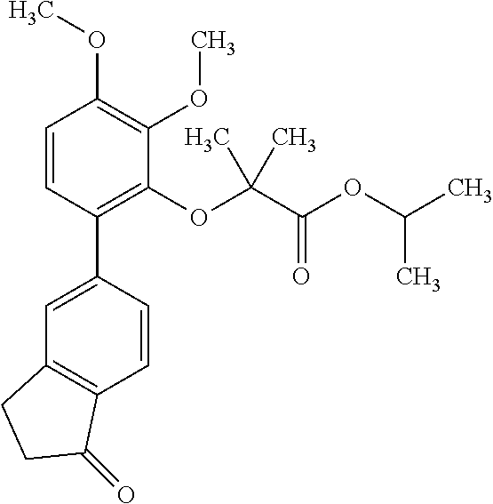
C1=C(C2=C(OC(C(OC(C)C)=O)(C)C)C(OC)=C(OC)C=C2)C=CC2=C1CCC2=O
